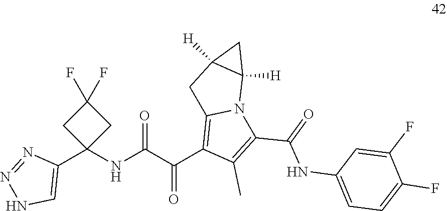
C1(F)(F)CC(C2=CNN=N2)(NC(C(C2=C3N(C(C(=O)NC4=CC=C(F)C(F)=C4)=C2C)C2([H])C([H])(C3)C2)=O)=O)C1
